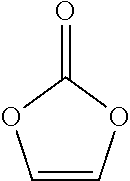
O=C1OC=CO1
